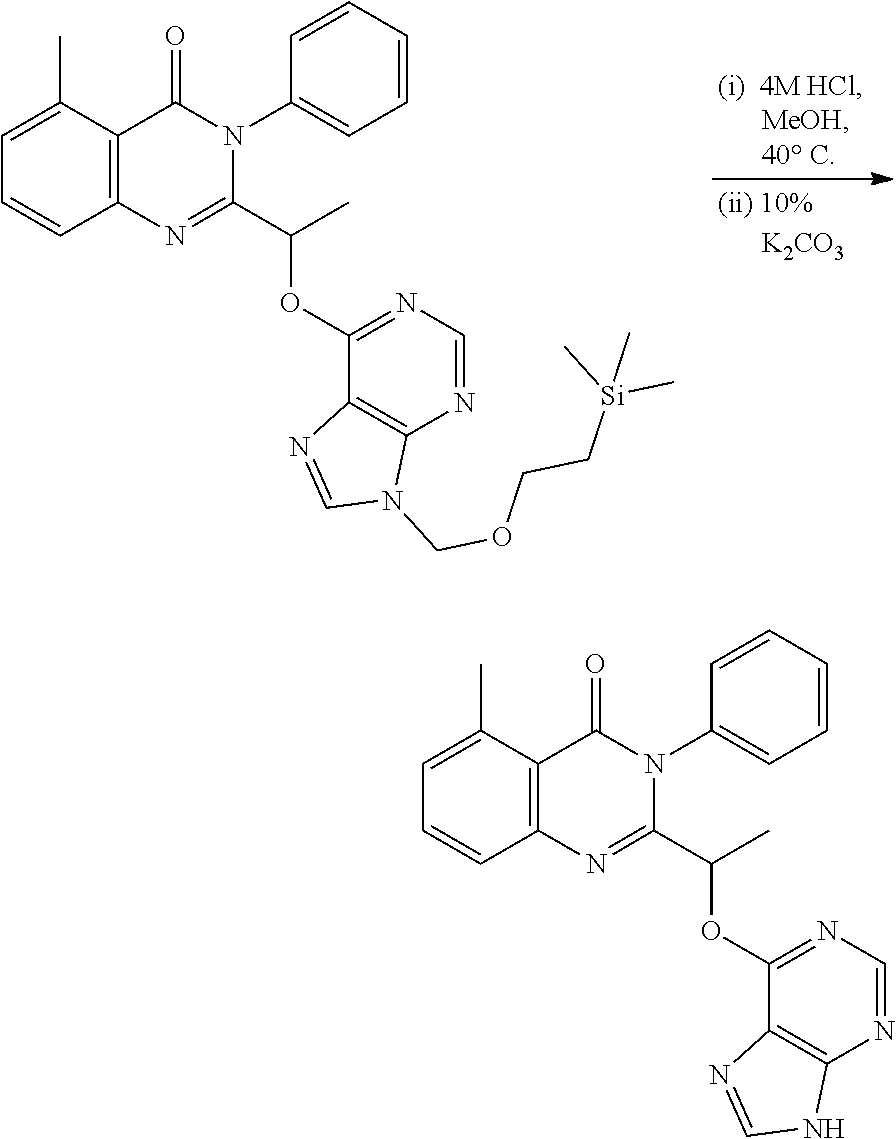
C12=C(C(C)=CC=C1)C(=O)N(C1=CC=CC=C1)C(C(C)OC1=NC=NC3=C1N=CN3)=N2.C12=C(C(C)=CC=C1)C(=O)N(C1=CC=CC=C1)C(C(C)OC1=NC=NC3=C1N=CN3COCC[Si](C)(C)C)=N2
